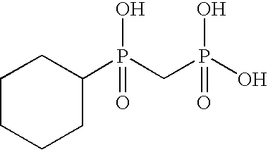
C1CCCC(P(CP(O)(O)=O)(O)=O)C1
